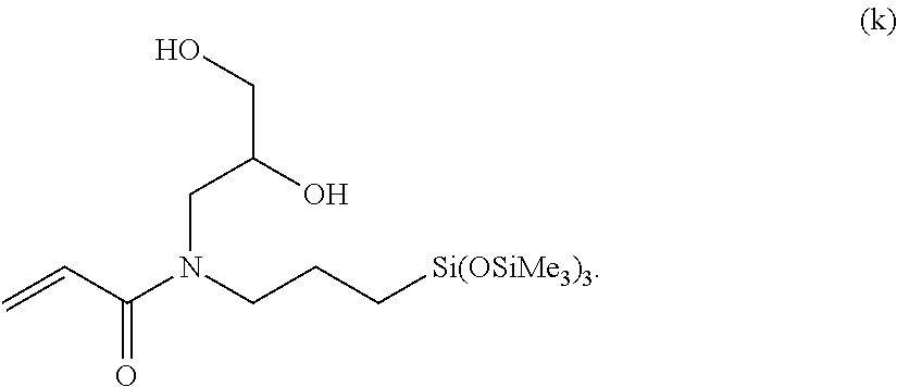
C=CC(N(CCC[Si(OSiMe3)3])CC(O)CO)=O
